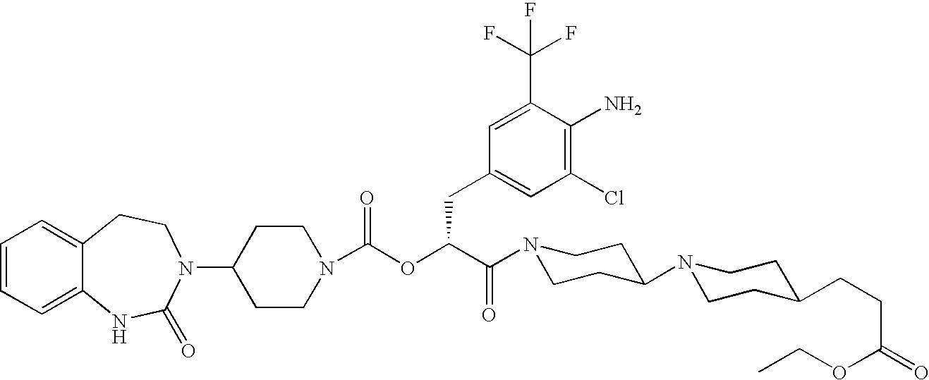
C1(N2C(=O)NC3=CC=CC=C3CC2)CCN(C(OC(C(N2CCC(N3CCC(CCC(OCC)=O)CC3)CC2)=O)CC2=CC(Cl)=C(N)C(C(F)(F)F)=C2)=O)CC1
